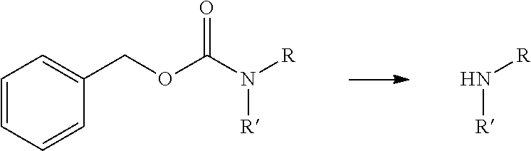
C1=CC=CC(COC(N([R])[R])=O)=C1.N([R])[R]
